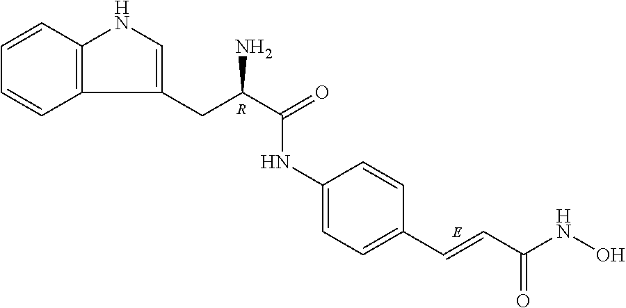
C1=CC2=C(C=C1)C(CC(C(=O)NC1=CC=C(C=CC(NO)=O)C=C1)N)=CN2.[R]
